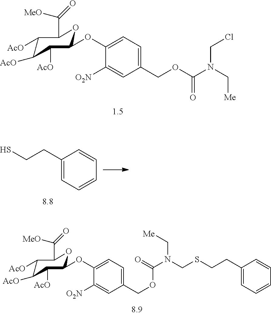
C1([AcO])C([AcO])C([AcO])C(OC2=CC=C(COC(N(C[Me])CCl)=O)C=C2[O2N])OC1C([MeO])=O.C1(CCS)=CC=CC=C1.C1([AcO])C([AcO])C([AcO])C(OC2=CC=C(COC(N(CSCCC3=CC=CC=C3)C[Me])=O)C=C2[O2N])OC1C([MeO])=O
